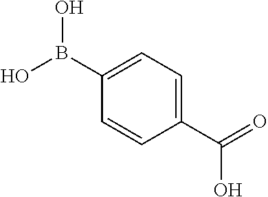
C1(C(=O)O)=CC=C(B(O)O)C=C1
